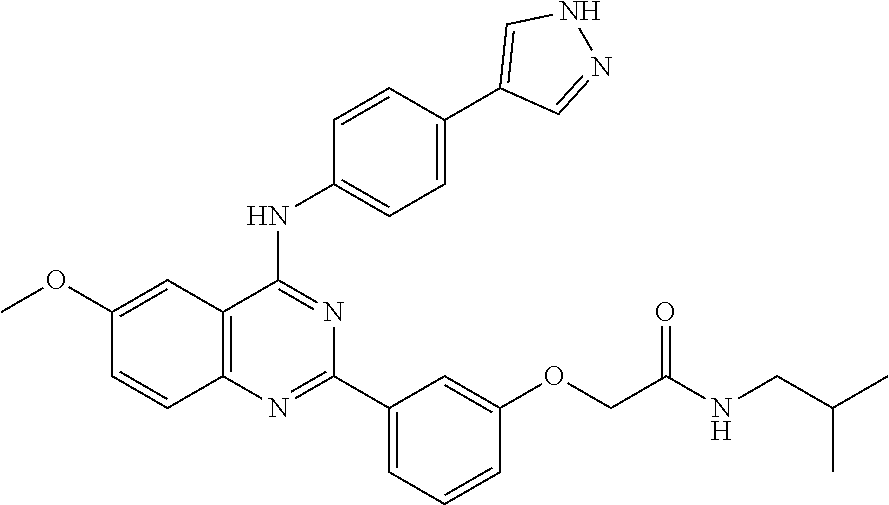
C12=C(N=C(C3=CC=CC(OCC(NCC(C)C)=O)=C3)N=C1NC1=CC=C(C3=CNN=C3)C=C1)C=CC(OC)=C2
